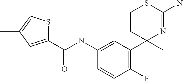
C1=C(NC(C2=CC(C)=CS2)=O)C=CC(F)=C1C1(C)N=C(N)SCC1
